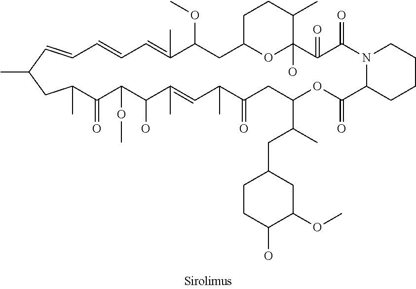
CC1CC(C)C(=O)C(OC)C(O)C(C)=CC(C)C(=O)CC(C(C)CC2CCC(O)C(OC)C2)OC(=O)C2N(C(=O)C(=O)C3(O)OC(CC(OC)C(C)=CC=CC=C1)CCC3C)CCCC2
